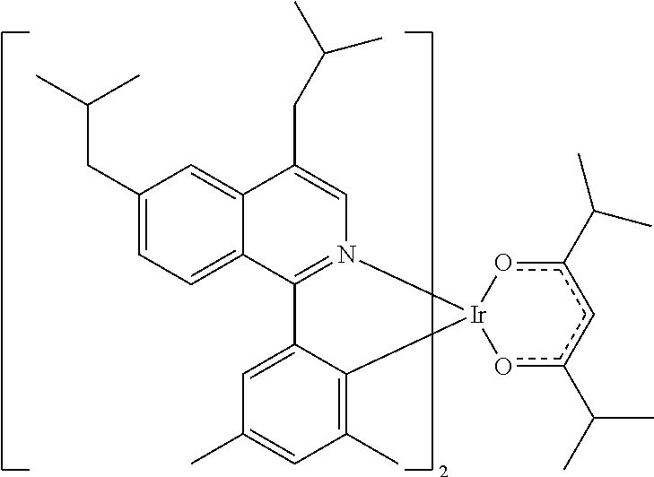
C12=N(C=C(CC(C)C)C3=CC(CC(C)C)=CC=C13)[Ir]1(C3=C(C)C=C(C)C=C23)oc(C(C)C)cc(C(C)C)o1
